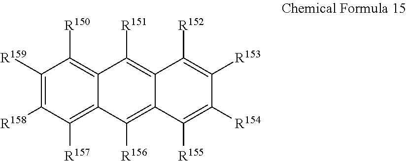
C1([R159])=C([R158])C([R157])=C2C(=C1[R150])C([R151])=C1C(=C2[R156])C([R155])=C([R154])C([R153])=C1[R152]
